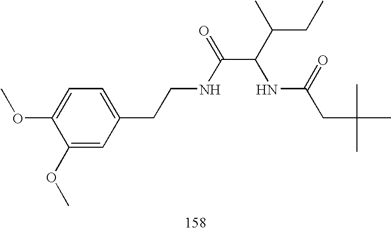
C1(OC)=CC(CCNC(C(C(C)CC)NC(CC(C)(C)C)=O)=O)=CC=C1OC
